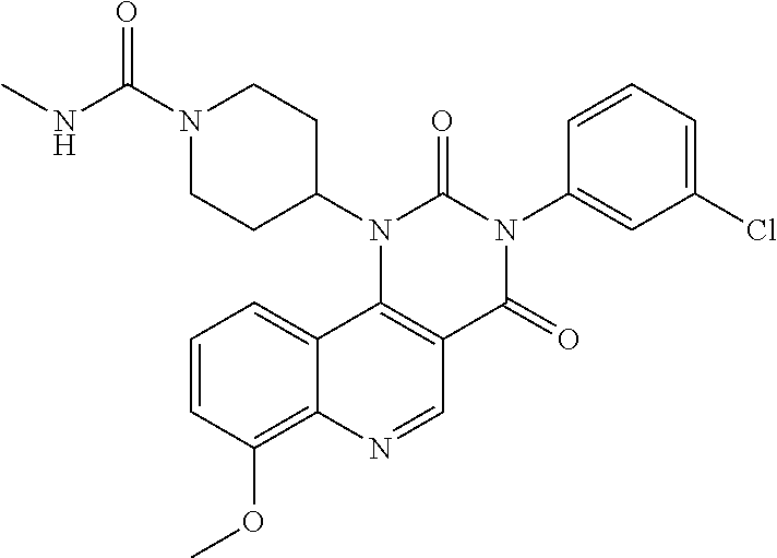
C1(N2C(=O)N(C3=CC(Cl)=CC=C3)C(=O)C3=C2C2=CC=CC(OC)=C2N=C3)CCN(C(=O)NC)CC1
